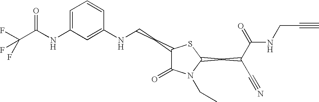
C1=C(NC(=O)C(F)(F)F)C=C(NCCC2C(=O)N(CC)C(CC(C#N)C(=O)NCC#C)S2)C=C1
